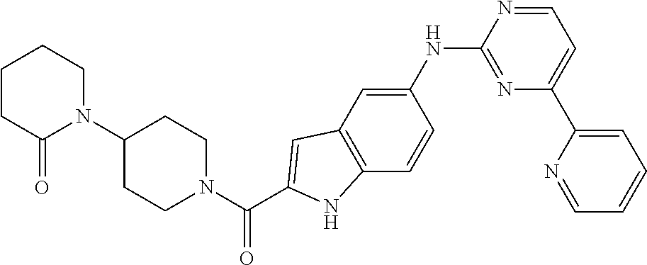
C1C(N2CCCCC2=O)CCN(C(C2=CC3=C(C=CC(NC4=NC(C5=CC=CC=N5)=CC=N4)=C3)N2)=O)C1
